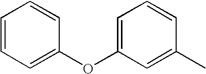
C1=CC=C(OC2=CC=CC(C)=C2)C=C1
